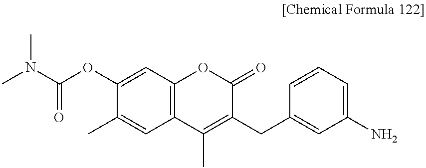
C1(OC(N(C)C)=O)=CC2=C(C=C1C)C(C)=C(CC1=CC(N)=CC=C1)C(=O)O2
